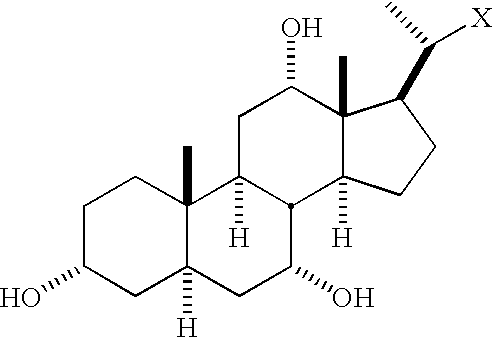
C1C(O)CC2([H])C(C)(C1)C1([H])C(C(O)C2)C2([H])C(C)(C(O)C1)C(C([X])C)CC2
